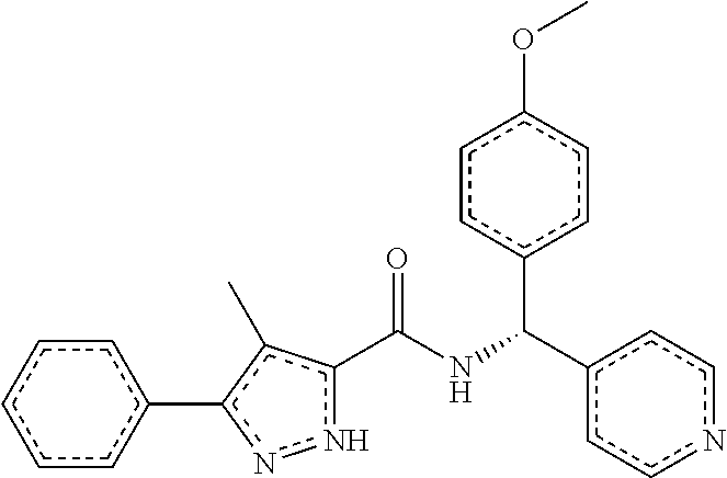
c1cc(-c2nnc(C(=O)NC(c3ccc(OC)cc3)c3ccncc3)c2C)ccc1
